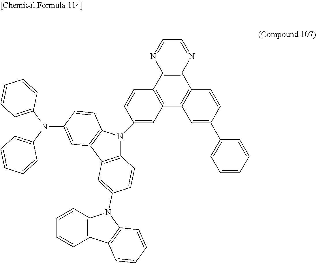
C1=CC2=C(C=C1N1C3=C(C4=C1C=CC(N1C5=C(C6=C1C=CC=C6)C=CC=C5)=C4)C=C(N1C4=C(C=CC=C4)C4=C1C=CC=C4)C=C3)C1=C(C3=C2N=CC=N3)C=CC(C2=CC=CC=C2)=C1
